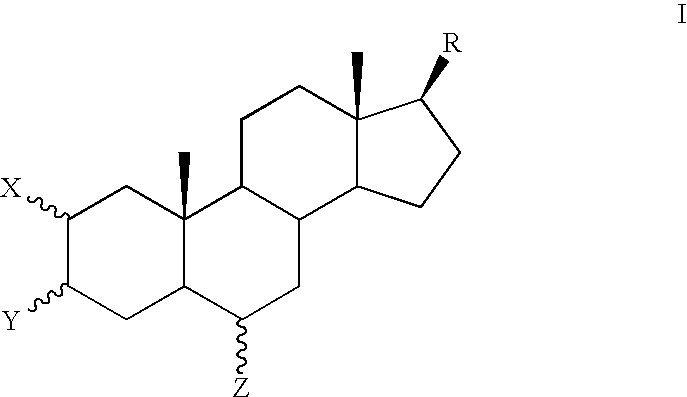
C1([X])C([Y])CC2C(C)(C1)C1C(CC2[Z])C2C(C)(CC1)C([R])CC2
